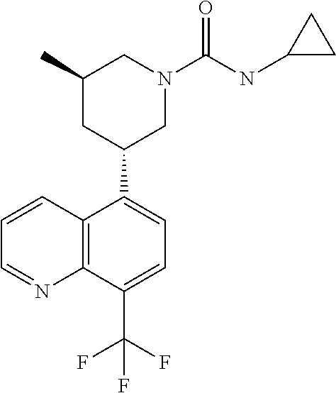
C12=C(C(C3CN(C(NC4CC4)=O)CC(C)C3)=CC=C1C(F)(F)F)C=CC=N2
